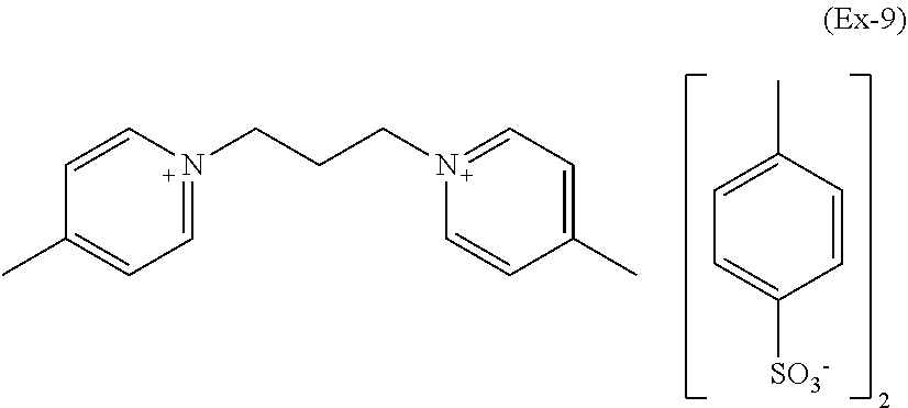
C1=C(C)C=CC([SO3-])=C1.N1(CCCN2=CC=C(C)C=C2)=CC=C(C)C=C1
